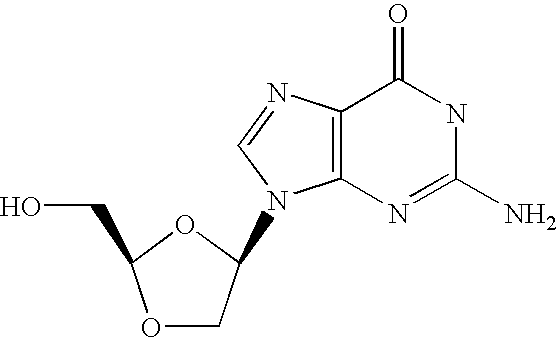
O1CC(N2C3=C(N=C2)C(=O)NC(N)=N3)OC1CO
